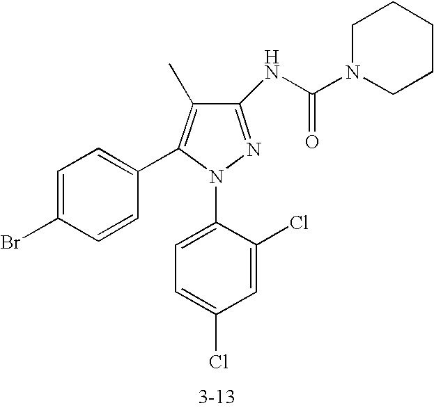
C1(NC(N2CCCCC2)=O)=NN(C2=CC=C(Cl)C=C2Cl)C(C2=CC=C(Br)C=C2)=C1C
